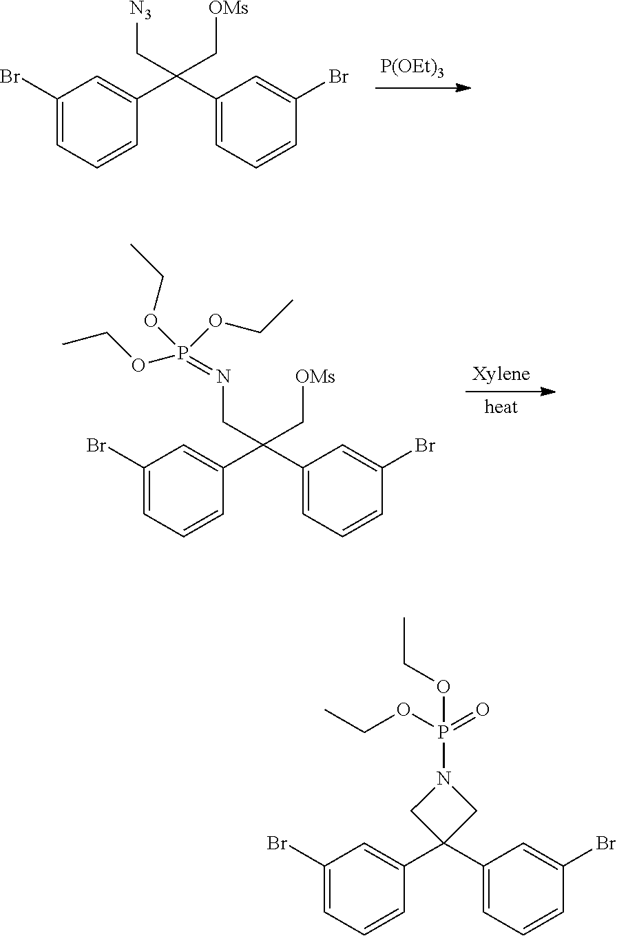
[P(OEt)3].C1(Br)=CC=CC(C(C2=CC=CC(Br)=C2)(C[OMs])C[N3])=C1.C1(Br)=CC=CC(C(C2=CC=CC(Br)=C2)(C[OMs])CN=P(OCC)(OCC)OCC)=C1.C1(Br)=CC=CC(C2(C3=CC=CC(Br)=C3)CN(P(=O)(OCC)OCC)C2)=C1
